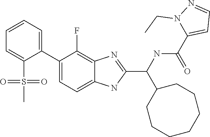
C1(C2=CC=CC=C2S(C)(=O)=O)=CC=C2C(=C1F)N=C(C(NC(C1=CC=NN1CC)=O)C1CCCCCCC1)N2
